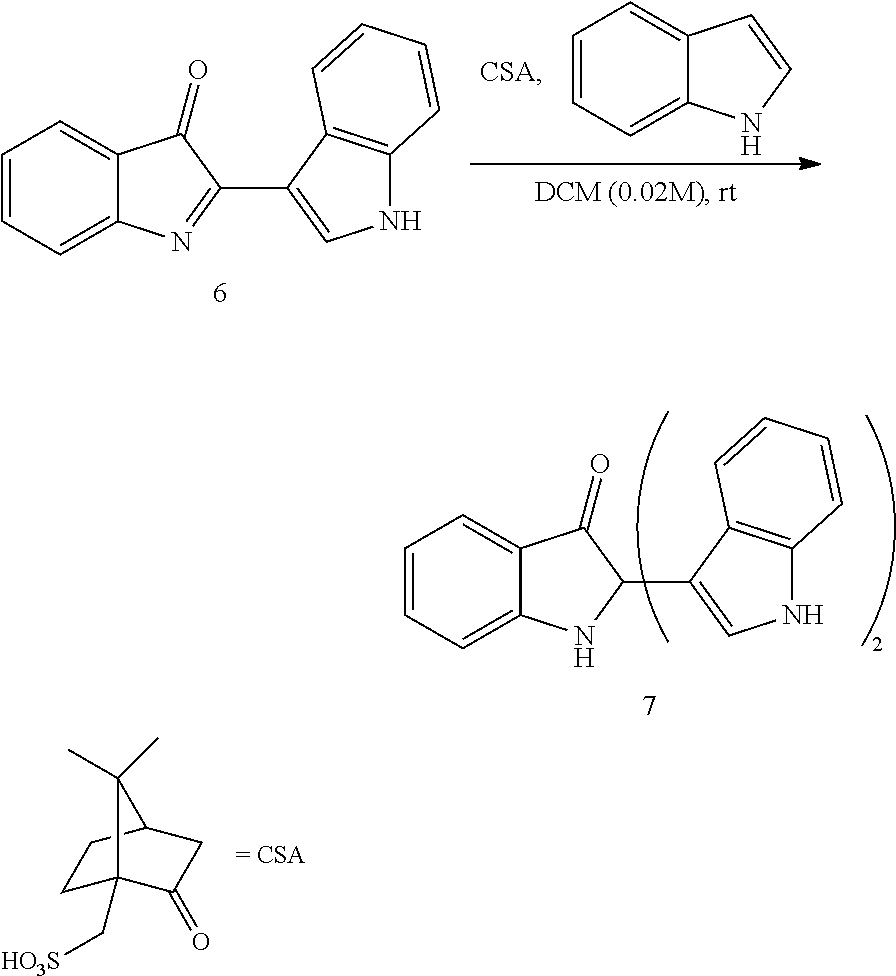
C12=CC=CC=C1NC=C2.C12=CC=CC=C1N=C(C1=CNC3=C1C=CC=C3)C2=O.C12=CC=CC=C1NC(C1=CNC3=C1C=CC=C3)C2=O.C1C2(C[HO3S])C(=O)CC(C1)C2(C)C
